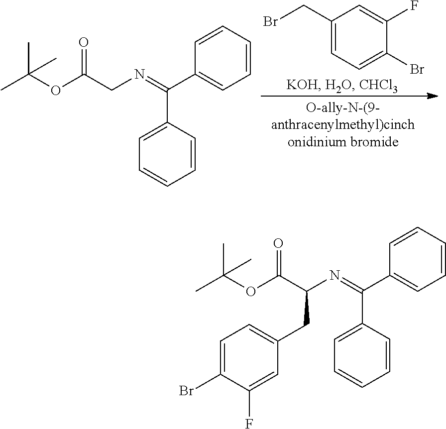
CC(OC(CN=C(C1=CC=CC=C1)C1=CC=CC=C1)=O)(C)C.C1(CBr)=CC=C(Br)C(F)=C1.CC(OC(C(N=C(C1=CC=CC=C1)C1=CC=CC=C1)CC1=CC=C(Br)C(F)=C1)=O)(C)C
